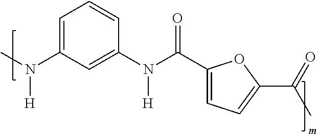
C1=C(N(C)[H])C=C(N(C(C2=CC=C(C(C)=O)O2)=O)[H])C=C1
